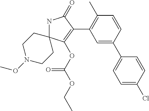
N1C2(C(OC(OCC)=O)=C(C3=C(C)C=CC(C4=CC=C(Cl)C=C4)=C3)C1=O)CCN(OC)CC2
